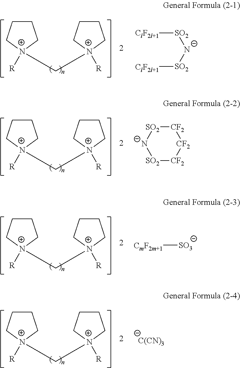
[ClF2l+1][SO2][N-][SO2][ClF2l+1].C1CC[N+](C[N+]2([R])CCCC2)([R])C1.[N-]1[SO2][CF2][CF2][CF2][SO2]1.C1CC[N+](C[N+]2([R])CCCC2)([R])C1.[CmF2m+1][SO3].C1CC[N+](C[N+]2([R])CCCC2)([R])C1.[C(CN)3].C1CC[N+](C[N+]2([R])CCCC2)([R])C1
